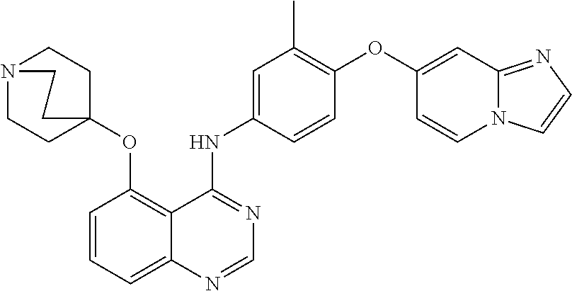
N12CCC(OC3=C4C(=CC=C3)N=CN=C4NC3=CC(C)=C(OC4=CC5=NC=CN5C=C4)C=C3)(CC1)CC2
